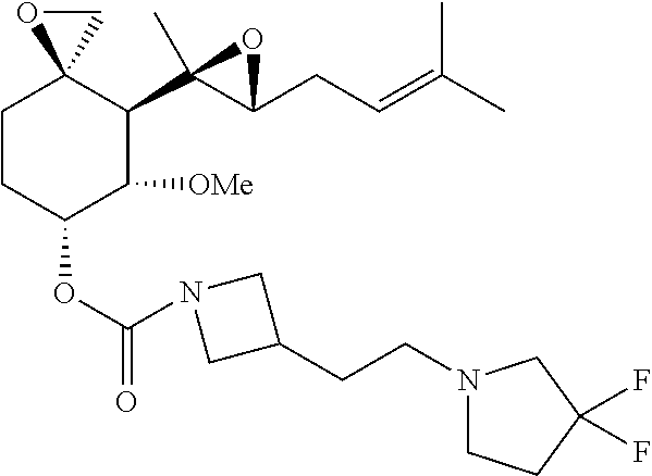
C1CC(OC(=O)N2CC(CCN3CCC(F)(F)C3)C2)C([OMe])C(C2(C)C(CC=C(C)C)O2)C12CO2
